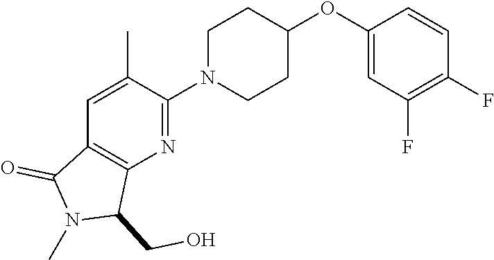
C1=C(C)C(N2CCC(OC3=CC(F)=C(F)C=C3)CC2)=NC2=C1C(=O)N(C)C2CO
